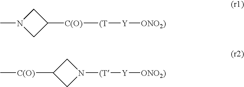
C1N(C)CC1[C(O)][(T][Y][ONO2)].C1C([C(O)]C)CN1[(T][Y][ONO2)]
